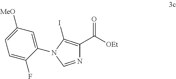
C1(N2C(I)=C(C([OEt])=O)N=C2)=CC([MeO])=CC=C1F
